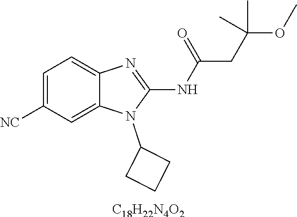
C1=C([NC])C=C2C(=C1)N=C(NC(CC(OC)(C)C)=O)N2C1CCC1.[C18H22N4O2]
